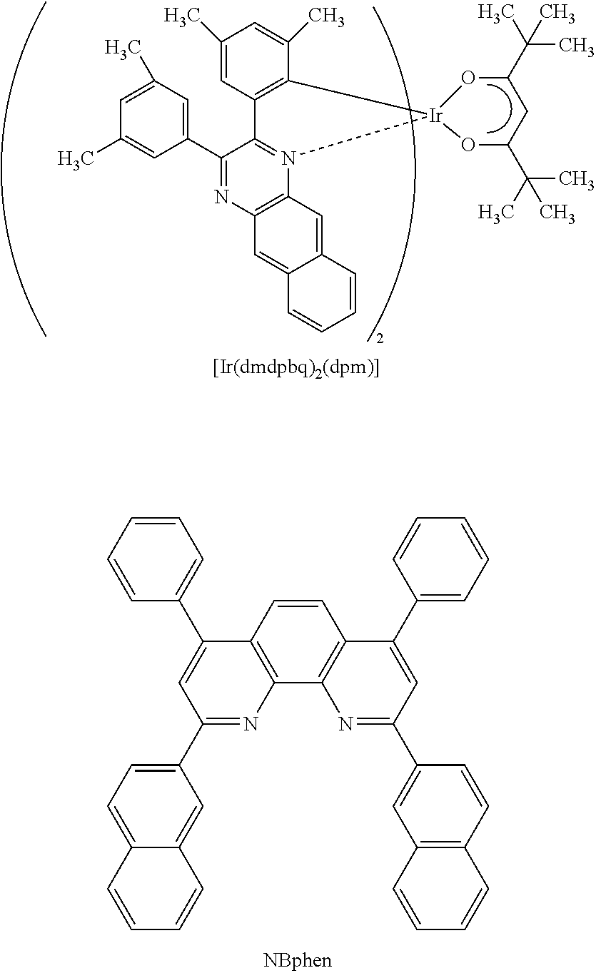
C1(C)=CC2=C(C(C)=C1)[Ir]1(N3=C2C(C2=CC(C)=CC(C)=C2)=NC2=C3C=C3C(=C2)C=CC=C3)OC(C(C)(C)C)CC(C(C)(C)C)O1.C1=CC=CC=C1C1=CC(C2=CC=C3C(=C2)C=CC=C3)=NC2=C1C=CC1=C2N=C(C2=CC3=C(C=C2)C=CC=C3)C=C1C1=CC=CC=C1
